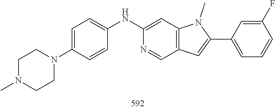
C1CN(C)CCN1C1=CC=C(NC2=CC3=C(C=N2)C=C(C2=CC=CC(F)=C2)N3C)C=C1
